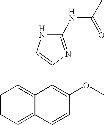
C12=CC=CC=C1C=CC(OC)=C2C1=CNC(NC(C)=O)=N1
